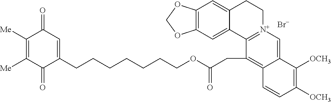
C12=C(C=C3C(=C1)CC[N+]1=C3C(CC(OCCCCCCCC3=CC(=O)C([Me])=C([Me])C3=O)=O)=C3C(=C1)C([OCH3])=C([OCH3])C=C3)OCO2.[Br-]
